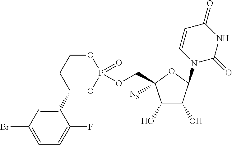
C1(O)C(O)C(N2C=CC(=O)NC2=O)OC1(COP1(=O)OCCC(C2=CC(Br)=CC=C2F)O1)[N3]
